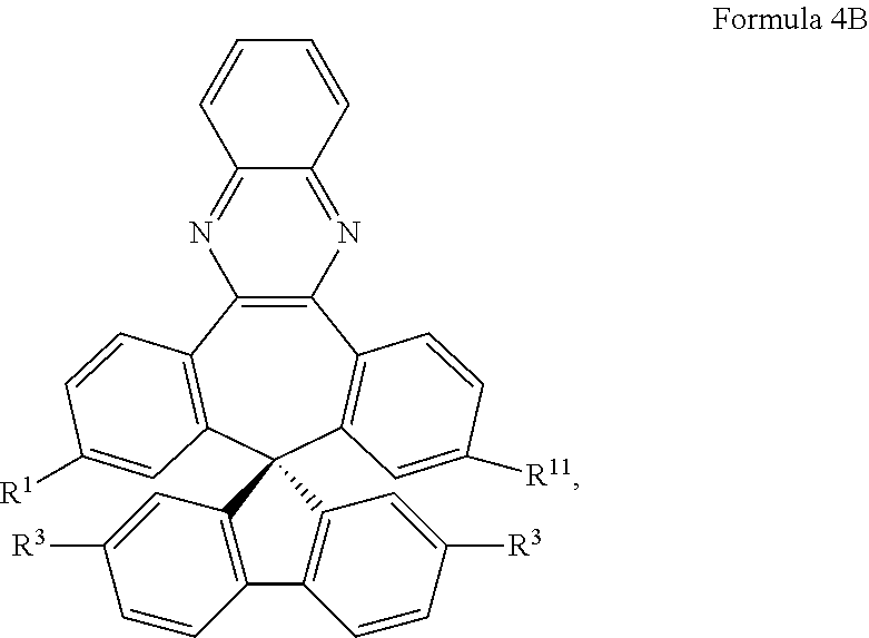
C12=C(C3=C(C=C([R1])C=C3)C3(C4=C1C=CC([R11])=C4)C1=C(C=CC([R3])=C1)C1=C3C=C([R3])C=C1)N=C1C(=N2)C=CC=C1
